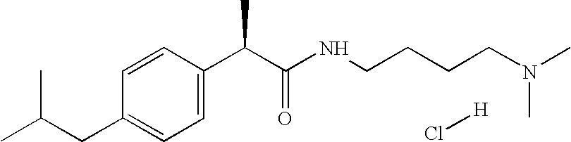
C1=CC(C(C(NCCCCN(C)C)=O)C)=CC=C1CC(C)C.Cl[H]
